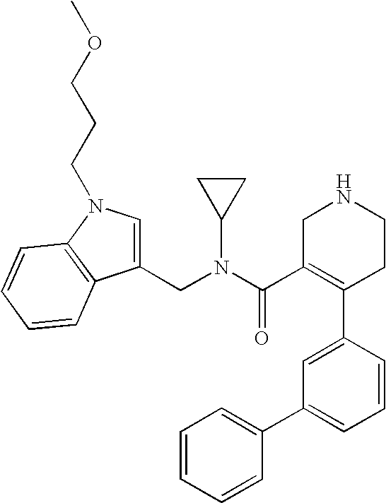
C1=CC(C2=C(C(=O)N(C3CC3)CC3=CN(CCCOC)C4=C3C=CC=C4)CNCC2)=CC(C2=CC=CC=C2)=C1
